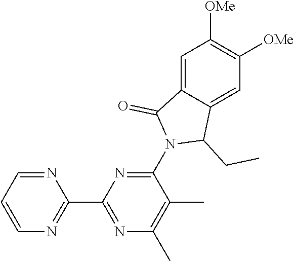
C1=C2C(=CC([OMe])=C1[OMe])C(CC)N(C1=NC(C3=NC=CC=N3)=NC(C)=C1C)C2=O
